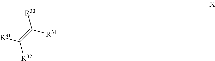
C(=C([R34])[R33])([R31])[R32]
